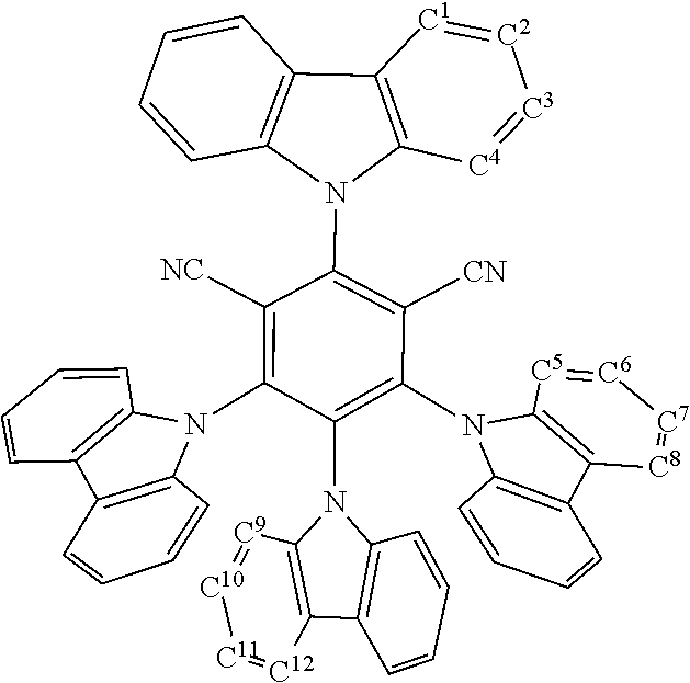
C12=C(N(C3=C(N4C5=C(C=CC=C5)C5=C4[C5]=[C6][C7]=[C8]5)C([CN])=C(N4C5=C(C6=C4C=CC=C6)[C1]=[C2][C3]=[C4]5)C([NC])=C3N3C4=C(C=CC=C4)C4=C3C=CC=C4)C3=C1[C12]=[C11][C10]=[C9]3)C=CC=C2
